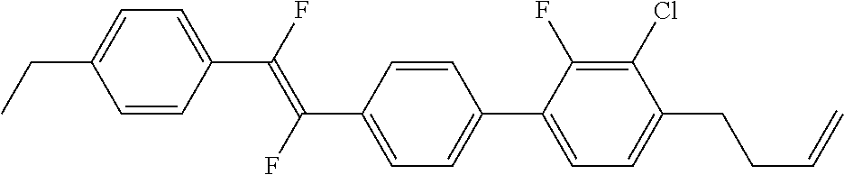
C1(C(=C(C2=CC=C(C3=CC=C(CCC=C)C(Cl)=C3F)C=C2)F)F)=CC=C(CC)C=C1
